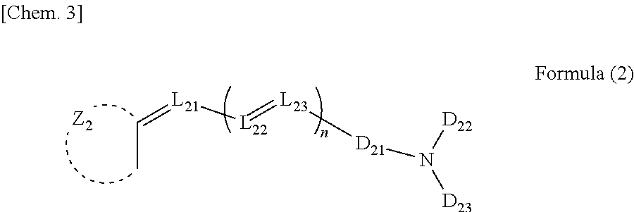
C(C)=[L21][L22]=[L23][D21]N([D22])[D23].[Z2]
